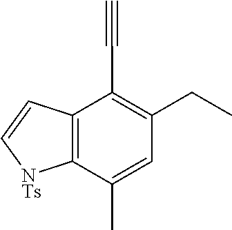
C12=C(C(C)=CC(CC)=C1C#C)[NTs]C=C2
